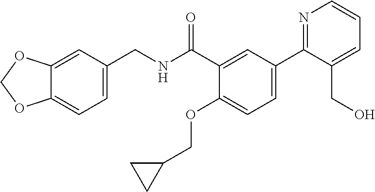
C1=C(CNC(C2=CC(C3=NC=CC=C3CO)=CC=C2OCC2CC2)=O)C=C2C(=C1)OCO2
